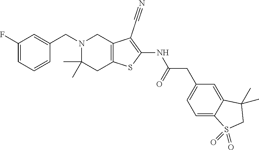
C1(CN2C(C)(C)CC3=C(C2)C(C#N)=C(NC(CC2=CC=C4C(=C2)C(C)(C)CS4(=O)=O)=O)S3)=CC(F)=CC=C1
